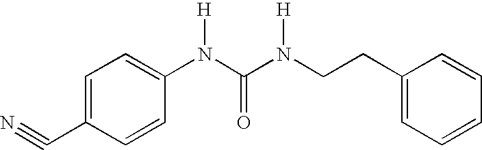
C1=C(C#N)C=CC(N(C(N(CCC2=CC=CC=C2)[H])=O)[H])=C1
